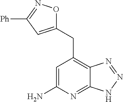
C1=C(N)N=C2C(=C1CC1=CC([Ph])=NO1)N=NN2
